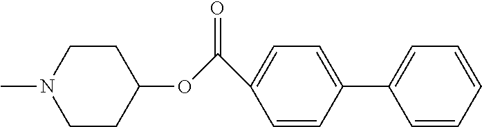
CN1CCC(OC(C2=CC=C(C3=CC=CC=C3)C=C2)=O)CC1
